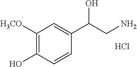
C1([H3CO])=C(O)C=CC(C(CN)O)=C1.Cl
